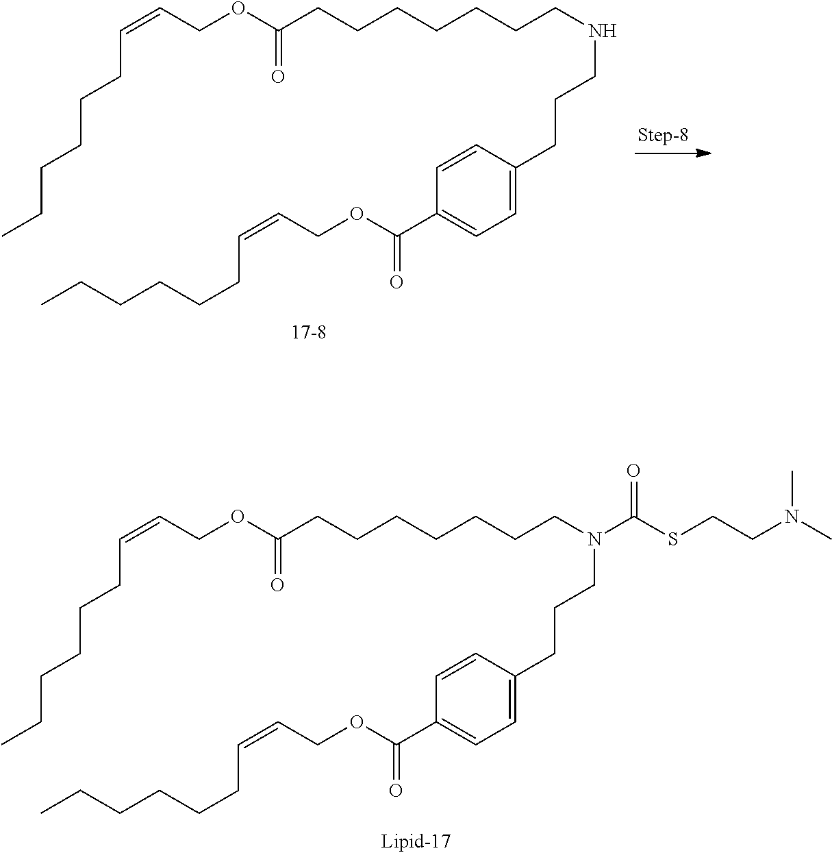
N(CCCCCCCC(OCC=CCCCCCC)=O)CCCC1=CC=C(C(OCC=CCCCCCC)=O)C=C1.N(CCCCCCCC(OCC=CCCCCCC)=O)(C(SCCN(C)C)=O)CCCC1=CC=C(C(OCC=CCCCCCC)=O)C=C1
